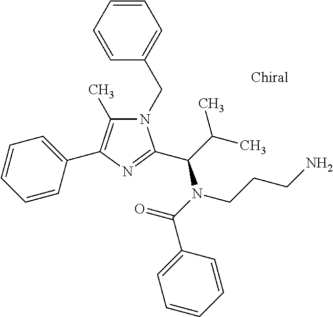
N1(CC2=CC=CC=C2)C(C)=C(C2=CC=CC=C2)N=C1C(N(C(=O)C1=CC=CC=C1)CCCN)C(C)C
